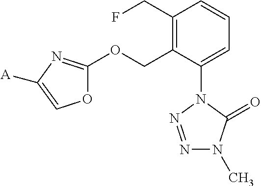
C1(CF)=C(COC2=NC([A])=CO2)C(N2N=NN(C)C2=O)=CC=C1
